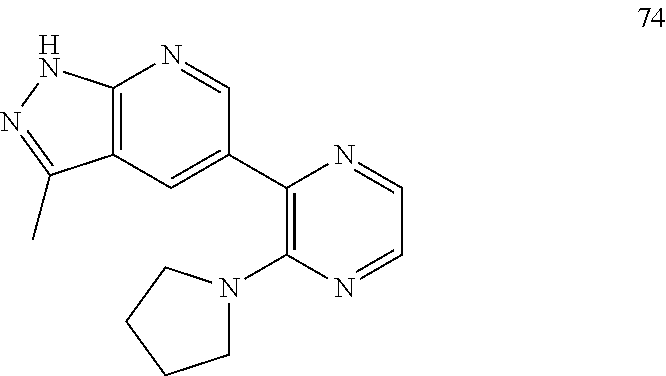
C12=C(C=C(C3=C(N4CCCC4)N=CC=N3)C=N1)C(C)=NN2
